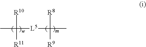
C(C)([R10])([R11])[L5]C([R8])([R9])C
